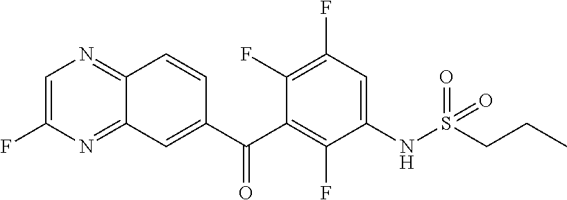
C1=C(F)N=C2C(=N1)C=CC(C(C1=C(F)C(NS(=O)(=O)CCC)=CC(F)=C1F)=O)=C2
